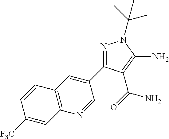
N1=C(C2=CC3=C(N=C2)C=C([F3C])C=C3)C(C(=O)N)=C(N)N1C(C)(C)C
